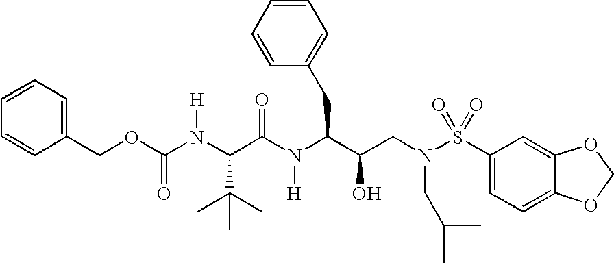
O(C(N(C(C(N(C(C(CN(S(C1=CC=C2C(=C1)OCO2)(=O)=O)CC(C)C)O)CC1=CC=CC=C1)[H])=O)C(C)(C)C)[H])=O)CC1=CC=CC=C1
